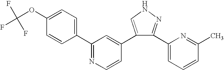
C1(C2=NC=CC(C3=CNN=C3C3=CC=CC(C)=N3)=C2)=CC=C(OC(F)(F)F)C=C1
